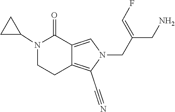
C1(C#N)=C2CCN(C3CC3)C(=O)C2=CN1CC(=CF)CN
